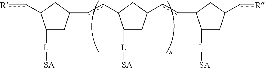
C1([L][SA])CC(ccC2C([L][SA])CC(c[R])C2)CC1ccC1CC([L][SA])C(c[R])C1
